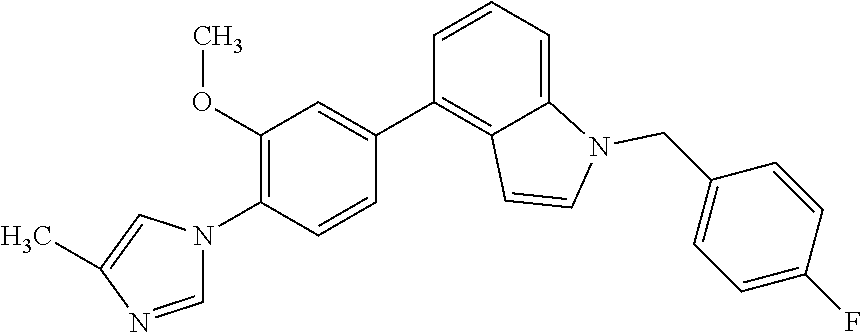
C12=CC=CC(C3=CC(OC)=C(N4C=NC(C)=C4)C=C3)=C1C=CN2CC1=CC=C(F)C=C1
